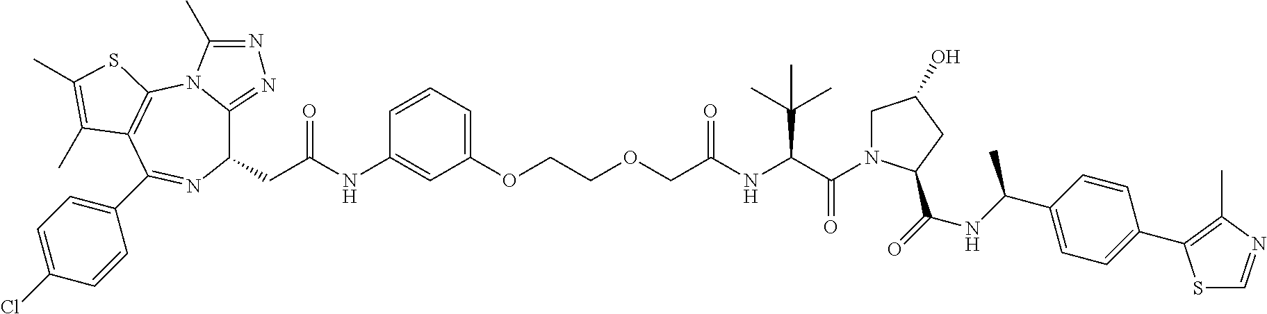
C1(CC(=O)NC2=CC(OCCOCC(NC(C(=O)N3CC(O)CC3C(=O)NC(C3=CC=C(C4=C(C)N=CS4)C=C3)C)C(C)(C)C)=O)=CC=C2)C2=NN=C(C)N2C2=C(C(C3=CC=C(Cl)C=C3)=N1)C(C)=C(C)S2
